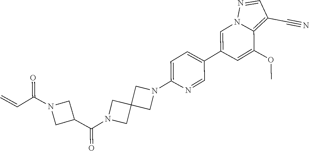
C1=C(C2=CC=C(N3CC4(C3)CN(C(C3CN(C(C=C)=O)C3)=O)C4)N=C2)C=C(OC)C2=C(C#N)C=NN12
